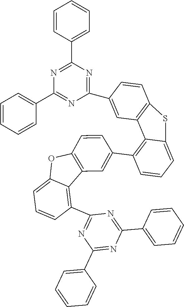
C1(C2=C3C(=CC=C2)SC2=C3C=C(C3=NC(C4=CC=CC=C4)=NC(C4=CC=CC=C4)=N3)C=C2)=CC2=C(C=C1)OC1=CC=CC(C3=NC(C4=CC=CC=C4)=NC(C4=CC=CC=C4)=N3)=C21
